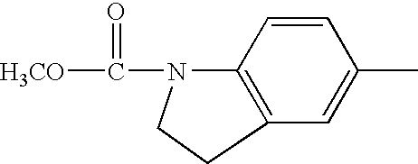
[H3CO]C(N1C2=C(C=C(C)C=C2)CC1)=O
